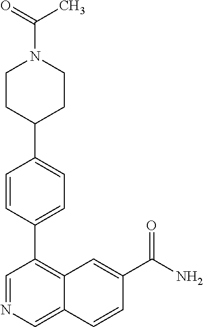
C1=CC(C2=C3C(=CN=C2)C=CC(C(N)=O)=C3)=CC=C1C1CCN(C(=O)C)CC1
